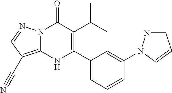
N12C(=C(C#N)C=N1)NC(C1=CC=CC(N3N=CC=C3)=C1)=C(C(C)C)C2=O
